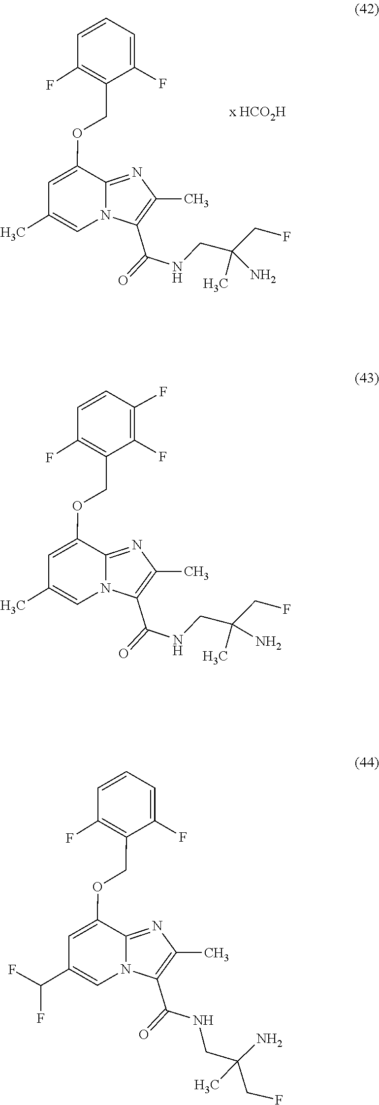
C(=O)(C1=C(C)N=C2C(OCC3=C(F)C=CC=C3F)=CC(C)=CN12)NCC(C)(CF)N.C(C(C)(CF)N)NC(C1=C(C)N=C2C(OCC3=C(F)C=CC(F)=C3F)=CC(C)=CN12)=O.C(CF)(C)(CNC(C1=C(C)N=C2N1C=C(C(F)F)C=C2OCC1=C(F)C=CC=C1F)=O)N
